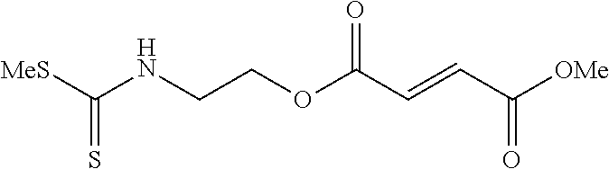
C(COC(C=CC([OMe])=O)=O)NC([MeS])=S
